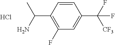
C1=CC(C(C)N)=C(F)C=C1C(F)([CF3])F.Cl
